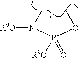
P(OC)(N(C)[R9O])([R9O])=O
